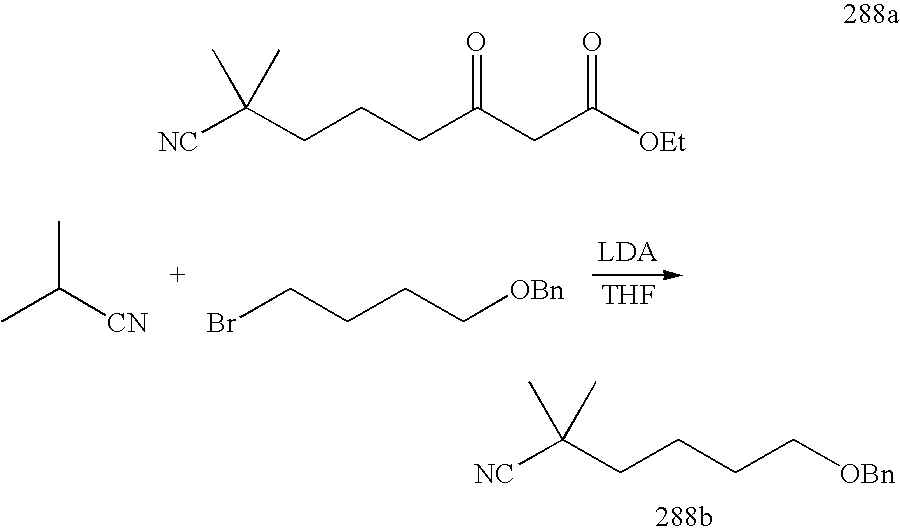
CC([CN])C.BrCCCC[OBn].[THF].[NC]C(CCCC[OBn])(C)C.[NC]C(CCCC(CC([OEt])=O)=O)(C)C
